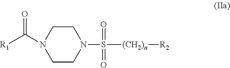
[R1]C(N1CCN(S([(CH2)n][R2])(=O)=O)CC1)=O
